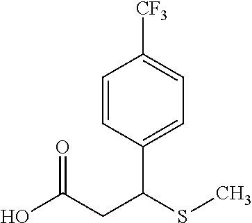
OC(CC(SC)C1=CC=C([CF3])C=C1)=O
